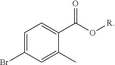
BrC1=CC=C(C(O[R])=O)C(C)=C1
